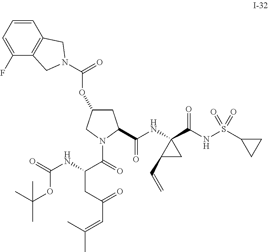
C1C(OC(=O)N2CC3=C(C=CC=C3F)C2)CN(C(=O)C(NC(=O)OC(C)(C)C)CC(C=C(C)C)=O)C1C(NC1(C(NS(C2CC2)(=O)=O)=O)C(C=C)C1)=O
